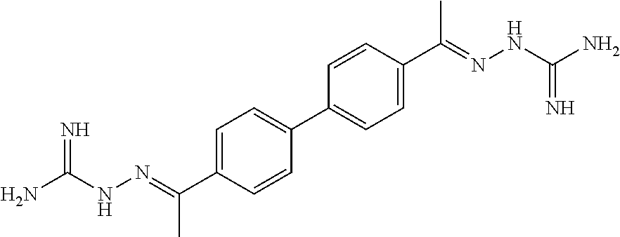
NC(=N)NN=C(C1=CC=C(C2=CC=C(C(=NNC(=N)N)C)C=C2)C=C1)C
